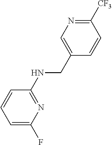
C1(NCC2=CN=C([CF3])C=C2)=NC(F)=CC=C1
